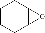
C12C(O1)CCCC2
